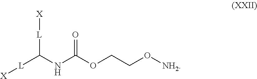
[X][L]C([L][X])NC(OCCO[NH2])=O
